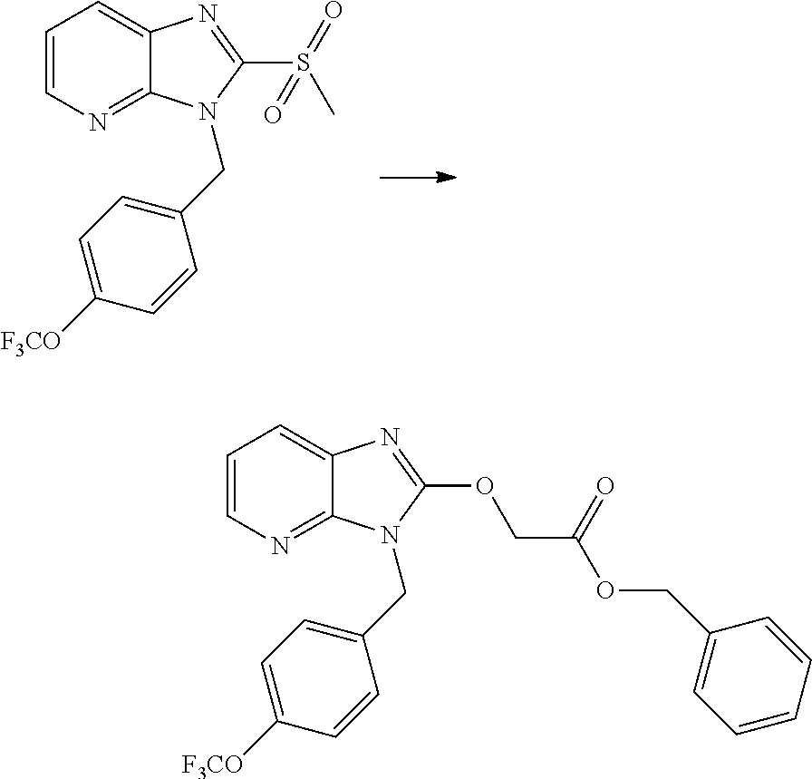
C1=CN=C2C(=C1)N=C(S(C)(=O)=O)N2CC1=CC=C([F3CO])C=C1.C1=CN=C2C(=C1)N=C(OCC(OCC1=CC=CC=C1)=O)N2CC1=CC=C([F3CO])C=C1
